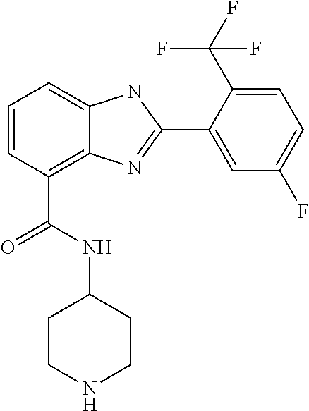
C1=CC(C(NC2CCNCC2)=O)=C2C(=C1)NC(C1=CC(F)=CC=C1C(F)(F)F)=N2
